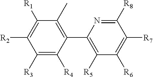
C1([R3])=C([R4])C(C2=C([R5])C([R6])=C([R7])C([R8])=N2)=C(C)C([R1])=C1[R2]
